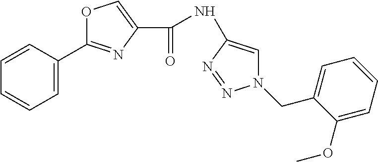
C1=C(C2=NC(C(=O)NC3=CN(CC4=CC=CC=C4OC)N=N3)=CO2)C=CC=C1
